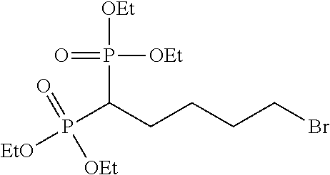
[EtO]P(C(CCCCBr)P([OEt])([OEt])=O)(=O)[OEt]
